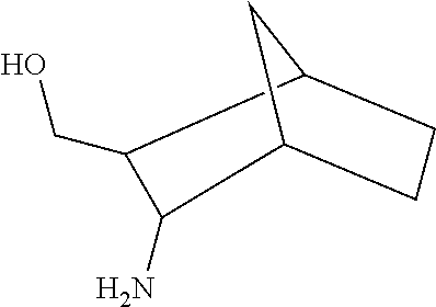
OCC1C(N)C2CCC1C2
